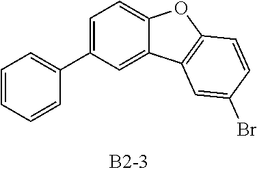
C1=C(C2=CC=CC=C2)C=C2C(=C1)OC1=C2C=C(Br)C=C1
